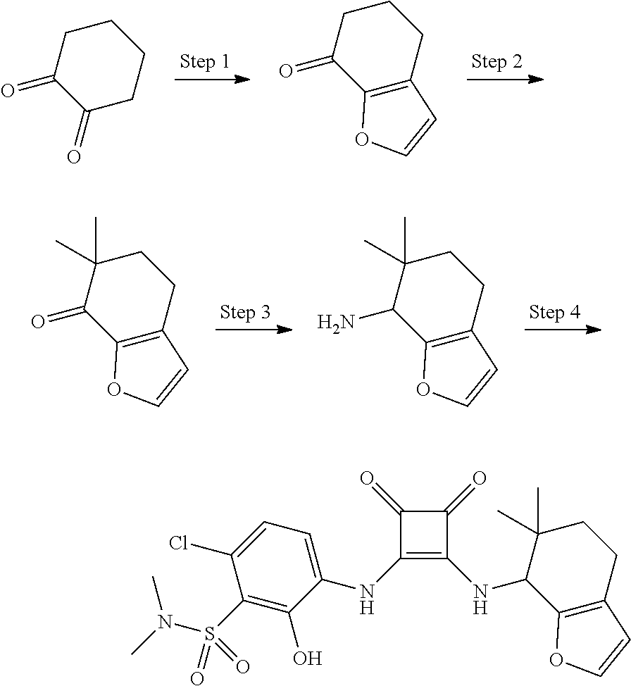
C1(=O)C(=O)CCCC1.C1(=O)C2=C(CCC1)C=CO2.C1(=O)C2=C(CCC1(C)C)C=CO2.C1(N)C2=C(CCC1(C)C)C=CO2.C1(NC2=C(NC3=CC=C(Cl)C(S(N(C)C)(=O)=O)=C3O)C(=O)C2=O)C2=C(CCC1(C)C)C=CO2
